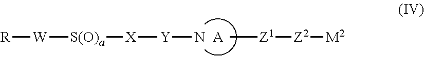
[R][W][S(O)a][X][Y]N.C[Z1][Z2][M2].[A]
